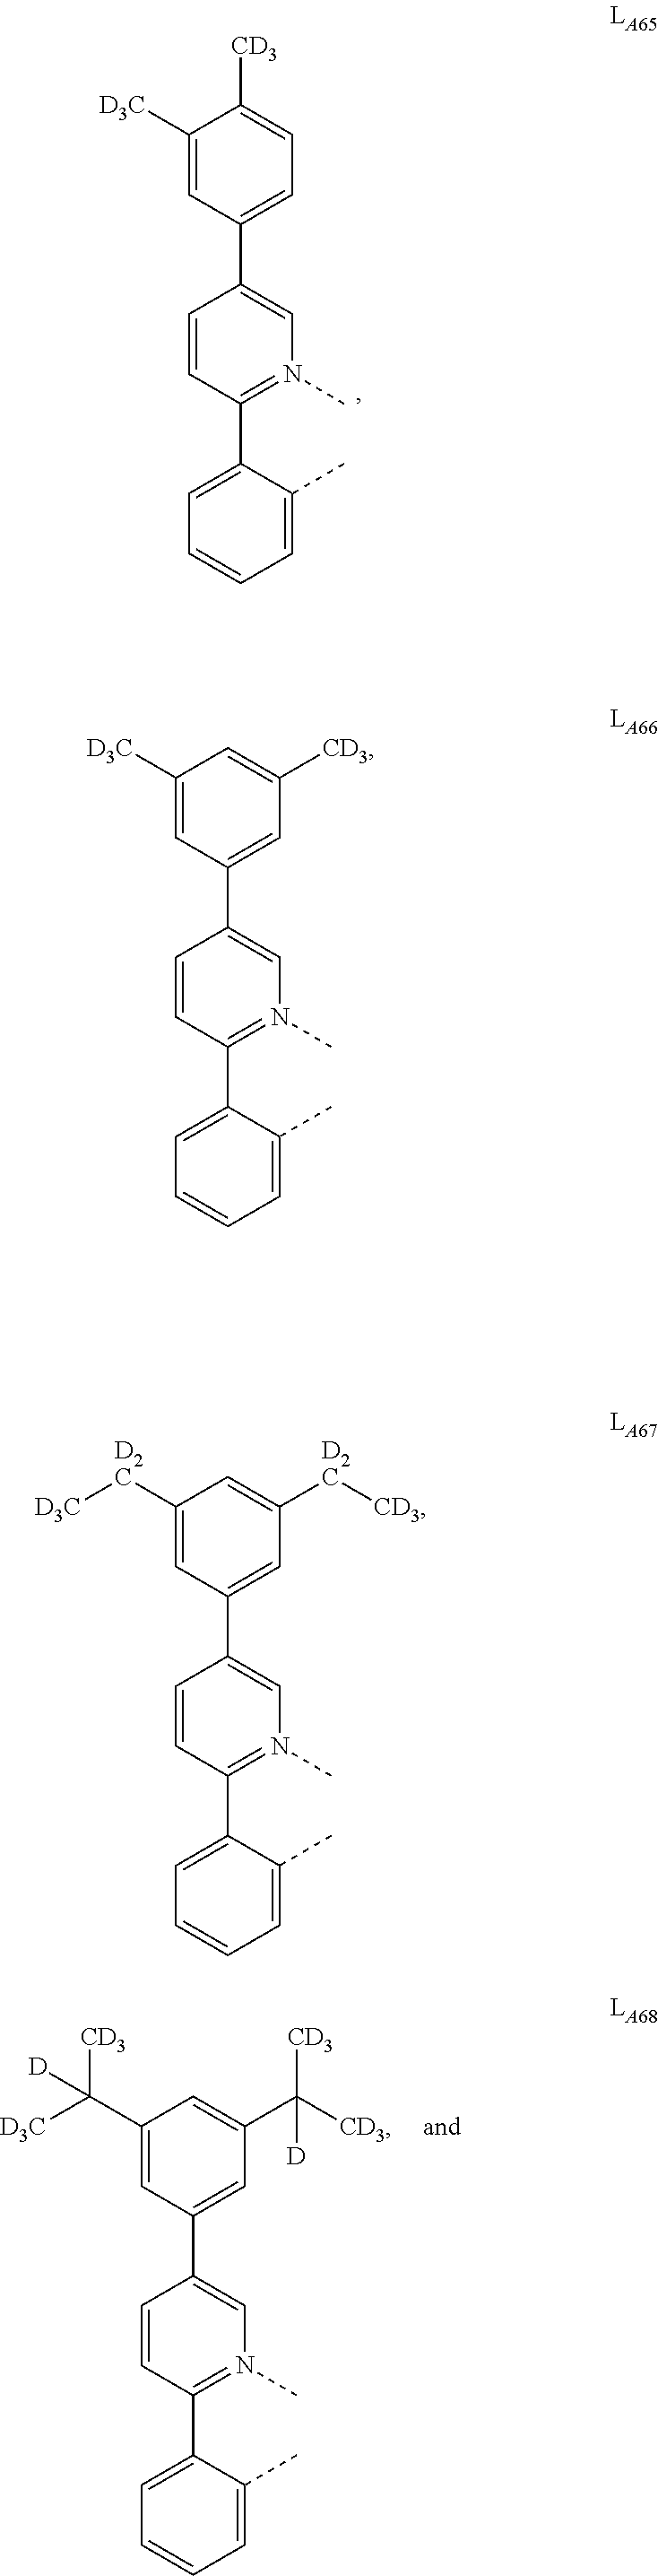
C1=CC(C2=CC=CC=C2C)=N(C)C=C1C1=CC([D2C][CD3])=CC([D2C][D3C])=C1.C1=CC(C2=CC=CC=C2C)=N(C)C=C1C1=CC=C([CD3])C([D3C])=C1.C1=CC(C2=CC=CC=C2C)=N(C)C=C1C1=CC([CD3])=CC([D3C])=C1.C1=CC(C2=CC=CC=C2C)=N(C)C=C1C1=CC(C([CD3])([CD3])[D])=CC(C([CD3])([D3C])[D])=C1
